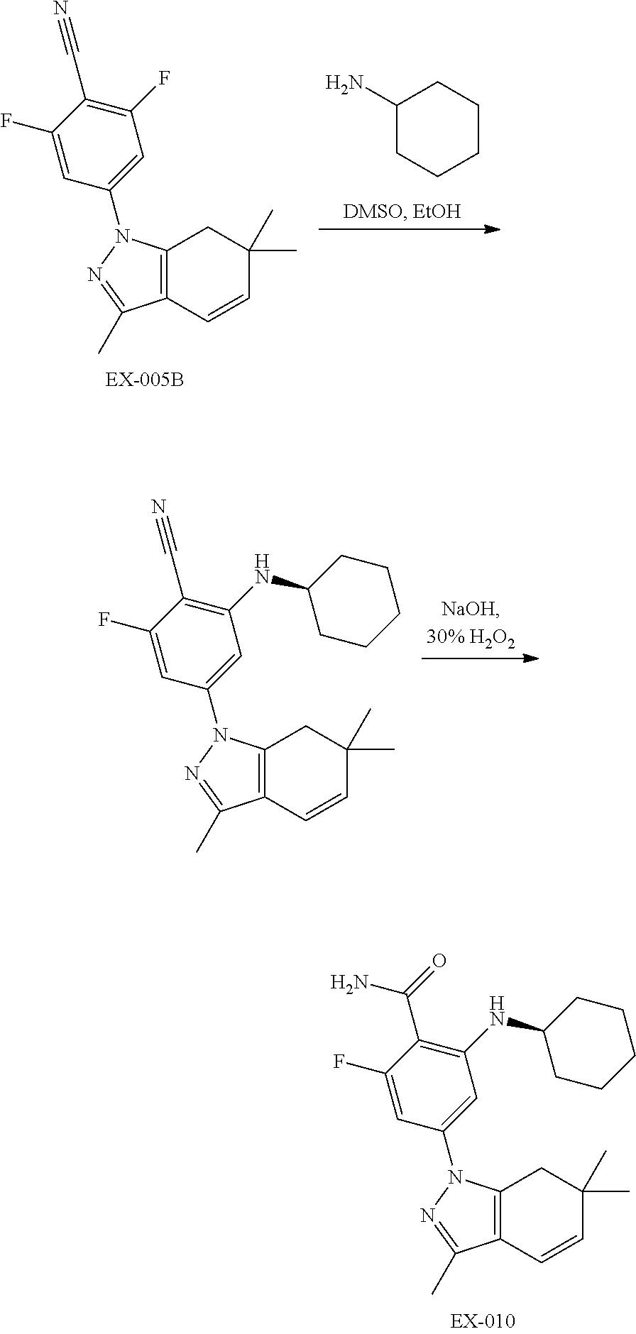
C12=C(C=CC(C)(C)C1)C(C)=NN2C1=CC(NC2CCCCC2)=C(C#N)C(F)=C1.C12=C(C=CC(C)(C)C1)C(C)=NN2C1=CC(F)=C(C#N)C(F)=C1.C1(N)CCCCC1.C12=C(C=CC(C)(C)C1)C(C)=NN2C1=CC(NC2CCCCC2)=C(C(=O)N)C(F)=C1
